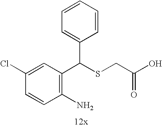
C1=CC(Cl)=CC(C(SCC(=O)O)C2=CC=CC=C2)=C1N
